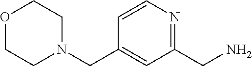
O1CCN(CC2=CC(CN)=NC=C2)CC1
